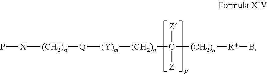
P[X][(CH2)n][Q][(Y)m][(CH2)n]C([(CH2)n][R*]B)([Z])[Z]
